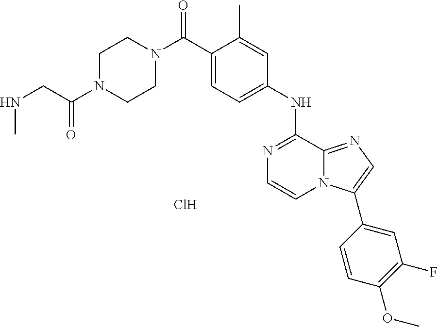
C(C1=CC=C(NC2=NC=CN3C2=NC=C3C2=CC(F)=C(OC)C=C2)C=C1C)(=O)N1CCN(C(=O)CNC)CC1.Cl
